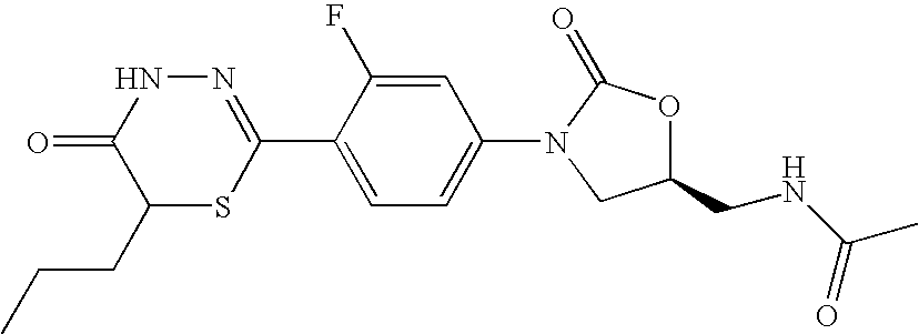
N1=C(C2=CC=C(N3CC(CNC(C)=O)OC3=O)C=C2F)SC(CCC)C(=O)N1
